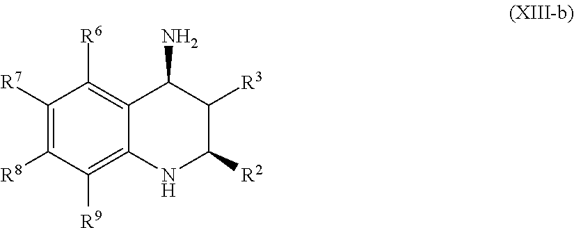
C1([R7])=C([R8])C([R9])=C2C(=C1[R6])C(N)C([R3])C([R2])N2
